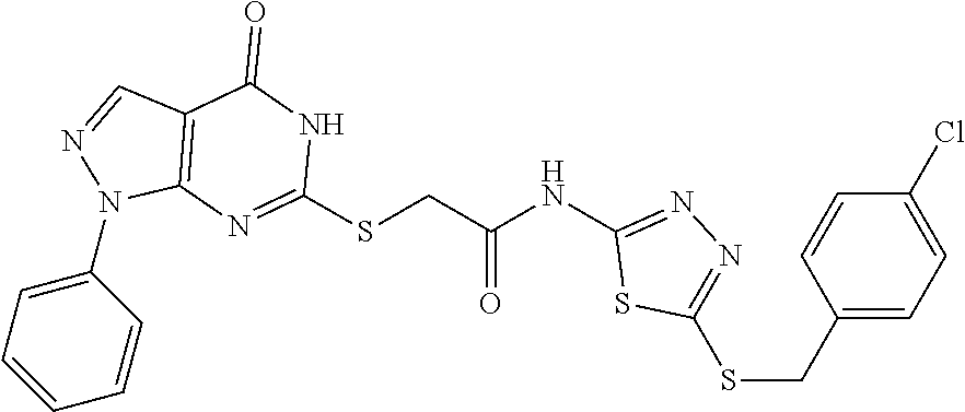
C1(N2C3=C(C=N2)C(=O)NC(SCC(NC2=NN=C(SCC4=CC=C(Cl)C=C4)S2)=O)=N3)=CC=CC=C1
